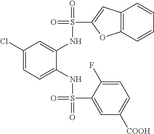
C1(Cl)=CC=C(NS(=O)(=O)C2=CC([COOH])=CC=C2F)C(NS(=O)(C2=CC3=C(O2)C=CC=C3)=O)=C1
